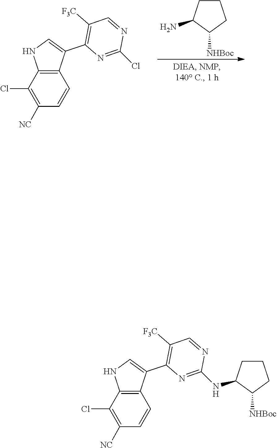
C1CC(N)C([NHBoc])C1.C1(Cl)=NC(C2=CNC3=C2C=CC([NC])=C3Cl)=C([F3C])C=N1.C1(NC2CCCC2[NHBoc])=NC(C2=CNC3=C2C=CC([NC])=C3Cl)=C([F3C])C=N1
